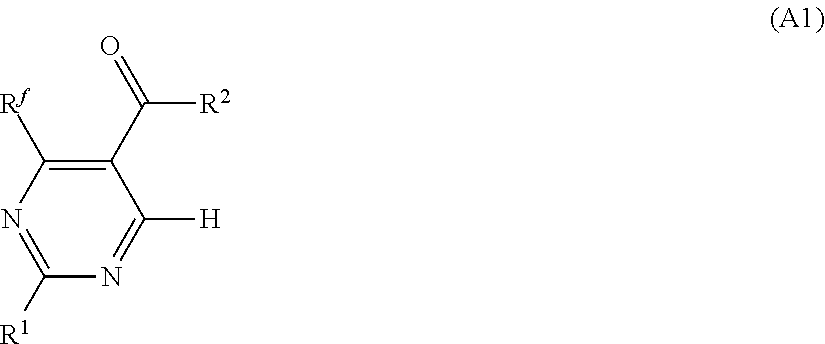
N1=C([R1])N=C([H])C(C(=O)[R2])=C1[Rf]
